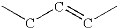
CCC=CC
